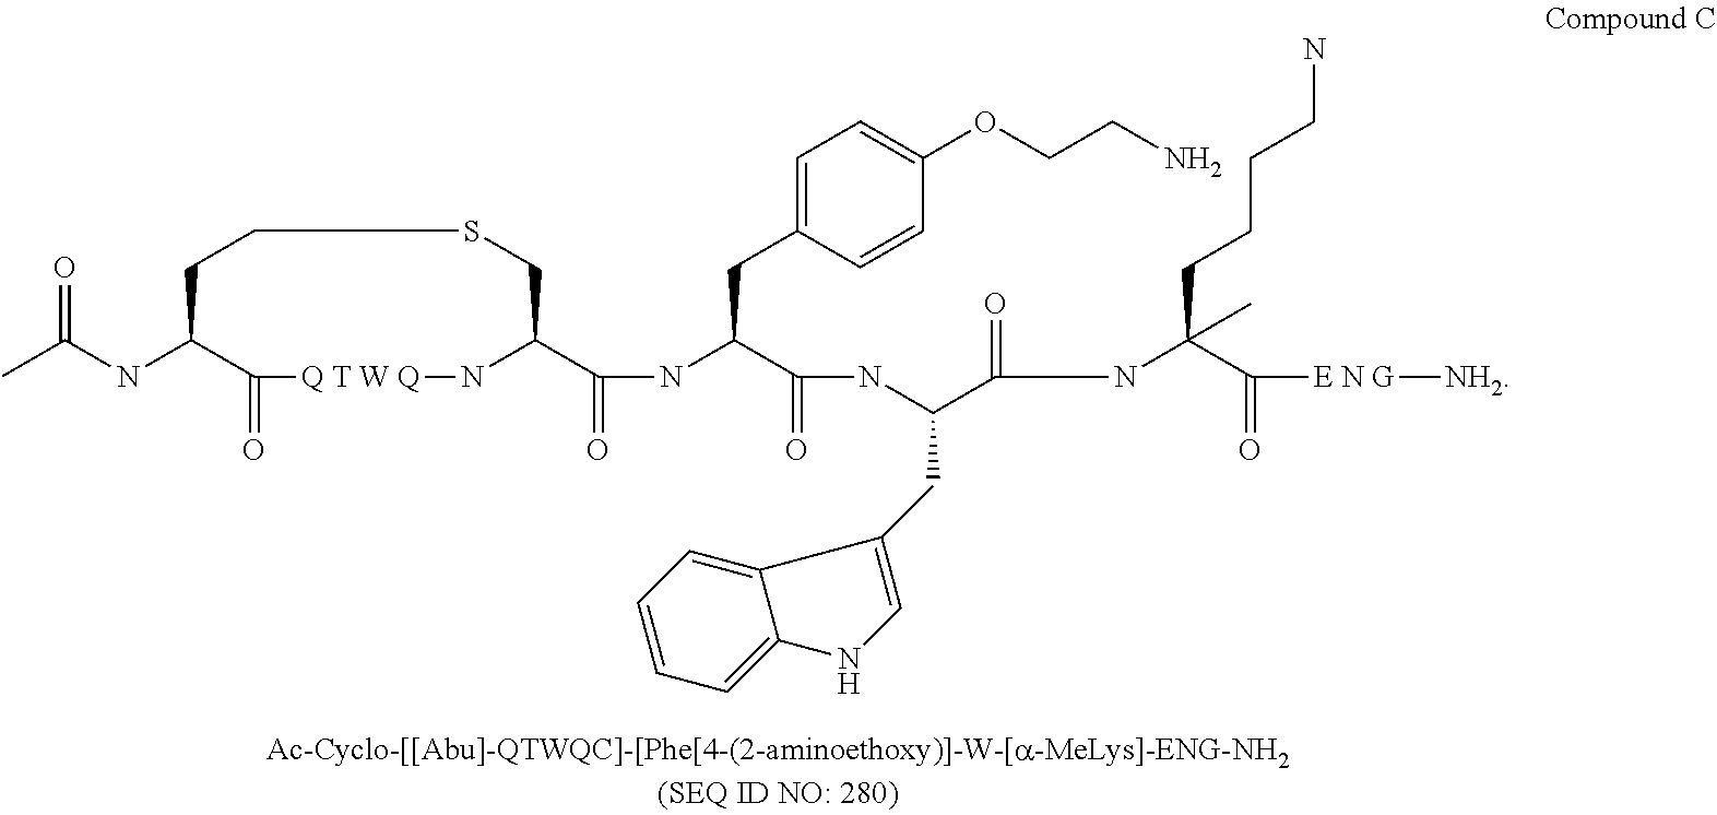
CC(NC1C(=O)[Q T W Q]NC(C(=O)NC(C(=O)NC(C(=O)NC(C(=O)[E N G][NH2])(CCCCN)C)CC2=CNC3=CC=CC=C23)CC2=CC=C(OCCN)C=C2)CSCC1)=O
